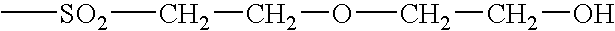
C(COCCO)[SO2]C
